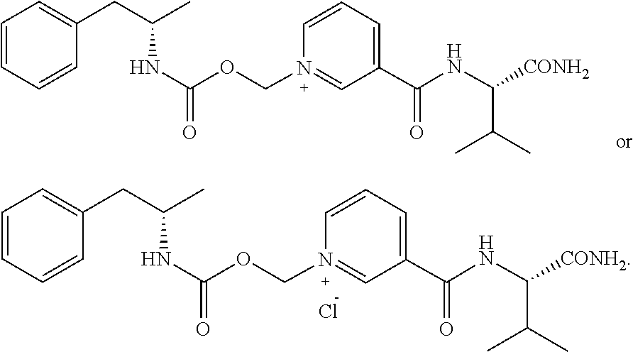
C(C1=CC=CN(COC(NC(CC2=CC=CC=C2)C)=O)=C1)(=O)NC([CONH2])C(C)C.Cl.C(C1=CC=CN(COC(NC(CC2=CC=CC=C2)C)=O)=C1)(=O)NC([CONH2])C(C)C
